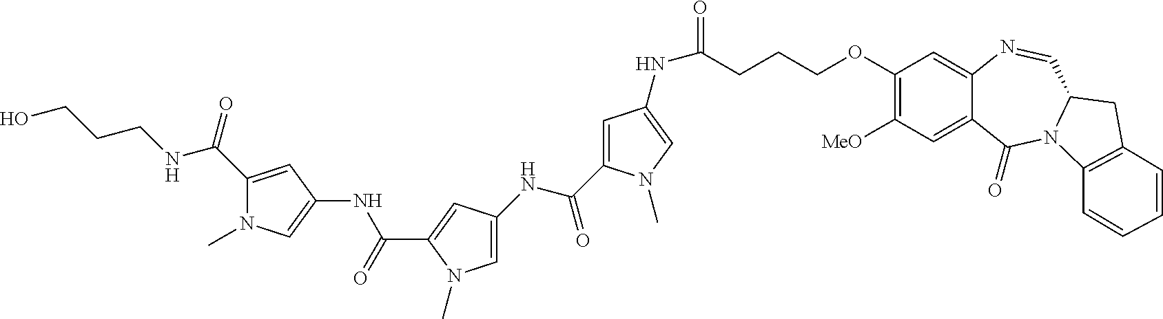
C1(C(NCCCO)=O)=CC(NC(C2=CC(NC(=O)C3=CC(NC(CCCOC4=C([MeO])C=C5C(=C4)N=CC4N(C5=O)C5=C(C4)C=CC=C5)=O)=CN3C)=CN2C)=O)=CN1C
